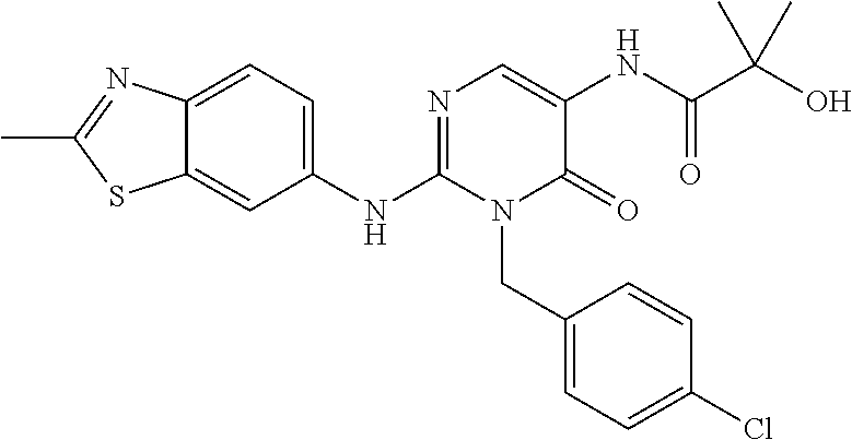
C1(NC2=NC=C(NC(C(O)(C)C)=O)C(=O)N2CC2=CC=C(Cl)C=C2)=CC=C2C(=C1)SC(C)=N2
